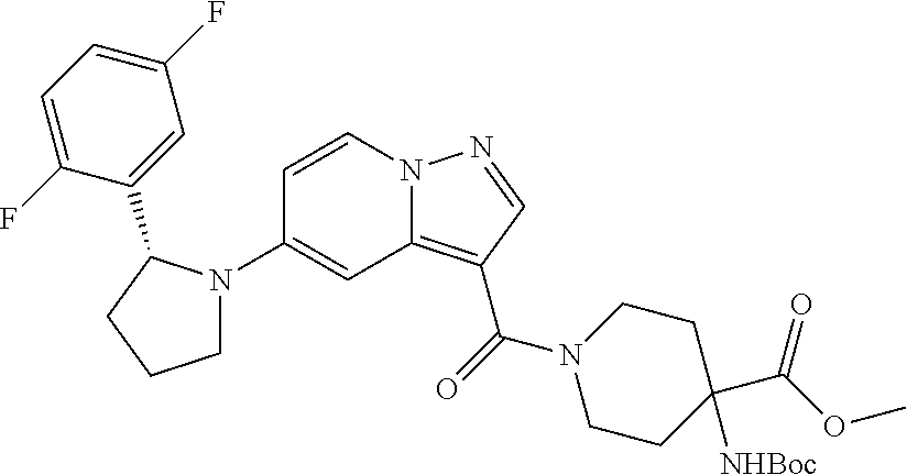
C1(N2CCCC2C2=CC(F)=CC=C2F)=CC2=C(C(=O)N3CCC([NHBoc])(C(OC)=O)CC3)C=NN2C=C1
